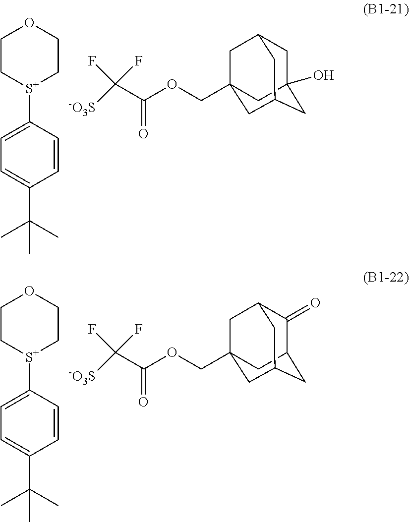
C1C[S+](C2=CC=C(C(C)(C)C)C=C2)CCO1.C1C2(O)CC3CC(COC(C([-O3S])(F)F)=O)(CC1C3)C2.C1C[S+](C2=CC=C(C(C)(C)C)C=C2)CCO1.C1(=O)C2CC3CC(COC(C([-O3S])(F)F)=O)(CC1C3)C2
